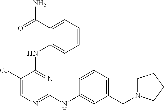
C1(Cl)=CN=C(NC2=CC(CN3CCCC3)=CC=C2)N=C1NC1=CC=CC=C1C(=O)N
